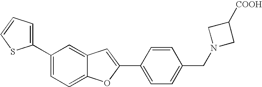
C12=CC(C3=CC=CS3)=CC=C1OC(C1=CC=C(CN3CC([COOH])C3)C=C1)=C2
